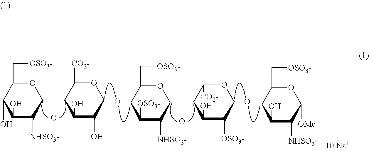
O1C(C[OSO3-])C(O)C(O)C([NHSO3-])C1.O1C([CO2-])CC(O)C(O)C1.O1C(C[OSO3-])CC([OSO3-])C([NHSO3-])C1.O1C([CO2-])CC(O)C([OSO3-])C1.O1C(C[OSO3-])CC(O)C([NHSO3-])C1[OMe].O.O.O.O
